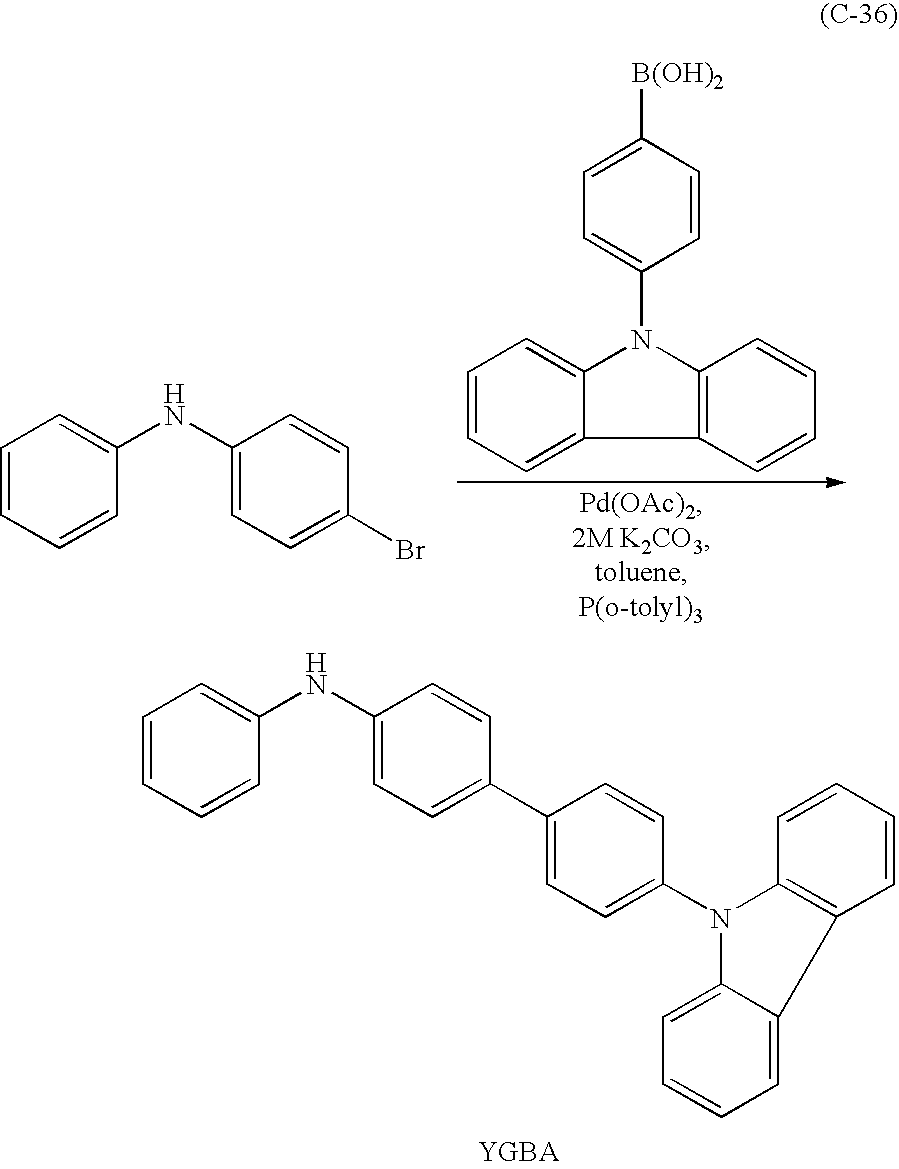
C1=CC=CC(NC2=CC=C(C3=CC=C(N4C5=C(C=CC=C5)C5=CC=CC=C45)C=C3)C=C2)=C1.C1([B(OH)2])=CC=C(N2C3=C(C4=CC=CC=C24)C=CC=C3)C=C1.C1=CC=CC(NC2=CC=C(Br)C=C2)=C1
